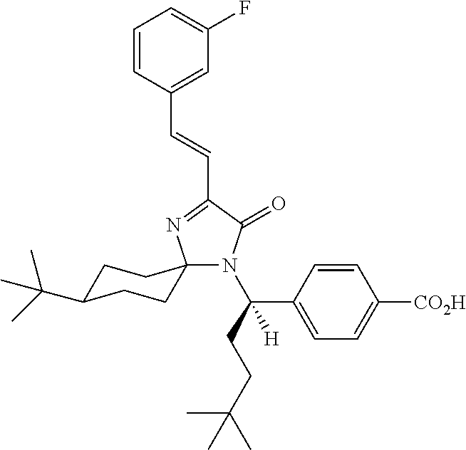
C1C(C(C)(C)C)CCC2(C1)N(C(CCC(C)(C)C)(C1=CC=C([CO2H])C=C1)[H])C(=O)C(C=CC1=CC(F)=CC=C1)=N2
